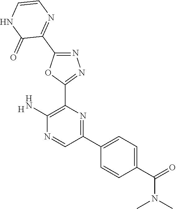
[H].C1(N)=C(C2=NN=C(C3=NC=CNC3=O)O2)N=C(C2=CC=C(C(=O)N(C)C)C=C2)C=N1
